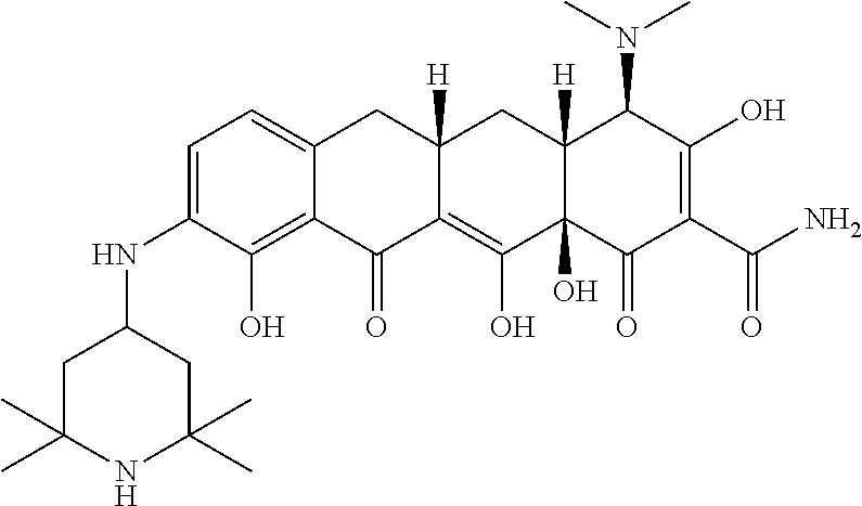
C1=C(NC2CC(C)(C)NC(C)(C)C2)C(O)=C2C(=C1)CC1([H])C(=C(O)C3(O)C([H])(C1)C(N(C)C)C(O)=C(C(N)=O)C3=O)C2=O
